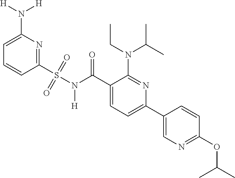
N1=C(S(=O)(=O)N(C(=O)C2=CC=C(C3=CN=C(OC(C)C)C=C3)N=C2N(CC)C(C)C)[H])C=CC=C1N([H])[H]
